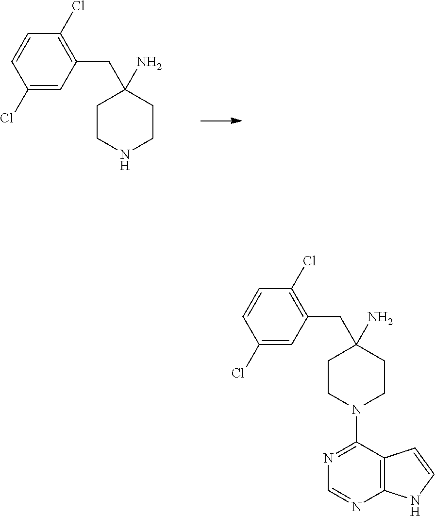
C1(Cl)=CC(CC2(N)CCN(C3=NC=NC4=C3C=CN4)CC2)=C(Cl)C=C1.C1(Cl)=CC(CC2(N)CCNCC2)=C(Cl)C=C1
